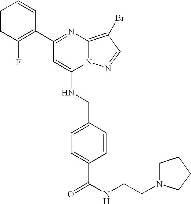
C1(C2=C(F)C=CC=C2)=NC2=C(Br)C=NN2C(NCC2=CC=C(C(NCCN3CCCC3)=O)C=C2)=C1
